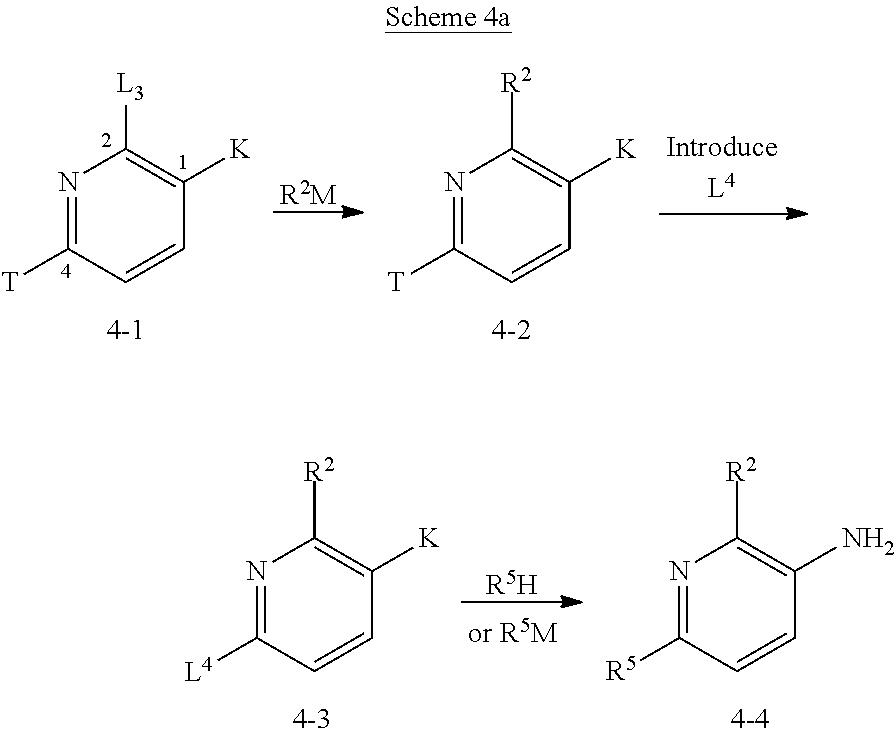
N1=C([T])C=CC([K])=C1[L3].[R2M].N1=C([T])C=CC([K])=C1[R2].N1=C([L4])C=CC([K])=C1[R2].[R5H].N1=C([R5])C=CC(N)=C1[R2]
